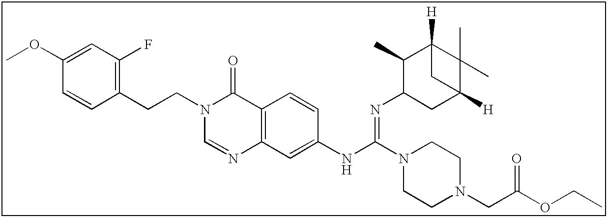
C1(OC)=CC(F)=C(CCN2C=NC3=C(C2=O)C=CC(NC(N2CCN(CC(OCC)=O)CC2)=NC2CC4([H])C(C)(C)C([H])(C2C)C4)=C3)C=C1
